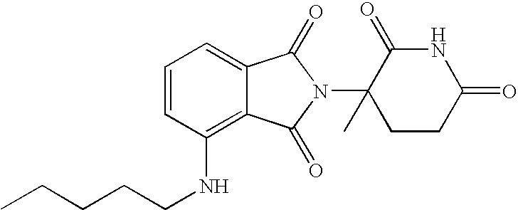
C1=CC(NCCCCC)=C2C(=C1)C(=O)N(C1(C)CCC(=O)NC1=O)C2=O
